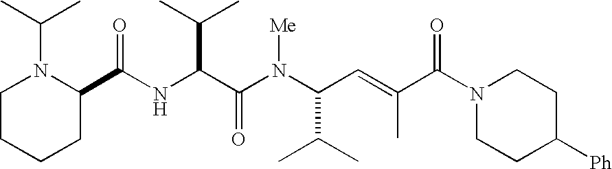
N(C(C(N(C(C(C)C)C=C(C)C(N1CCC([Ph])CC1)=O)[Me])=O)C(C)C)C(C1N(C(C)C)CCCC1)=O
